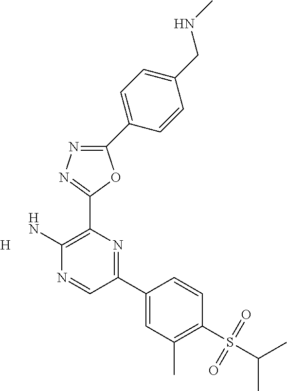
[H].C1(N)=C(C2=NN=C(C3=CC=C(CNC)C=C3)O2)N=C(C2=CC(C)=C(S(=O)(=O)C(C)C)C=C2)C=N1
